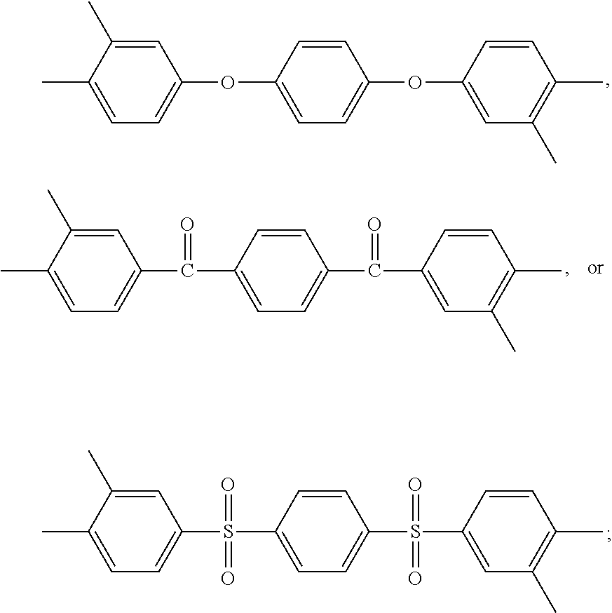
C1=C(C)C(C)=CC=C1OC1=CC=C(OC2=CC(C)=C(C)C=C2)C=C1.C1=C(C)C(C)=CC=C1C(C1=CC=C(C(C2=CC(C)=C(C)C=C2)=O)C=C1)=O.C1=C(C)C(C)=CC=C1S(C1=CC=C(S(C2=CC(C)=C(C)C=C2)(=O)=O)C=C1)(=O)=O
